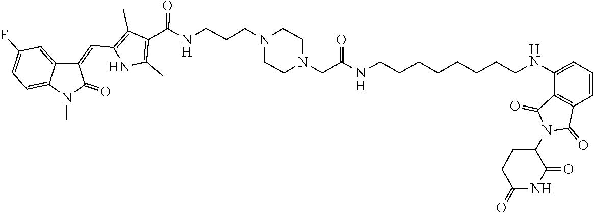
N1(CCCNC(C2=C(C)NC(C=C3C4=CC(F)=CC=C4N(C)C3=O)=C2C)=O)CCN(CC(NCCCCCCCCNC2=CC=CC3=C2C(=O)N(C2C(=O)NC(=O)CC2)C3=O)=O)CC1
